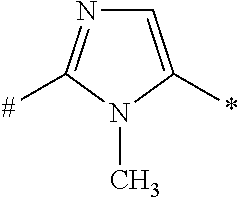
C1=C(*)N(C)C([#])=N1
